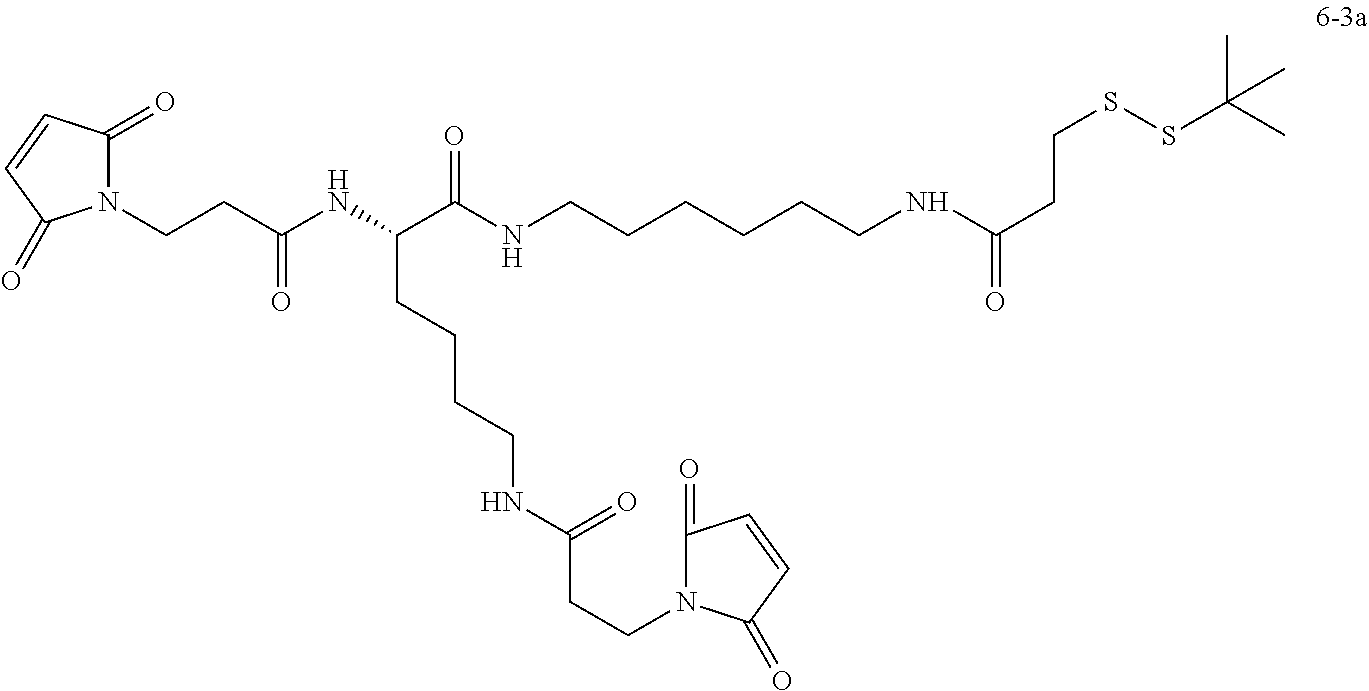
N1(CCC(NC(C(NCCCCCCNC(CCSSC(C)(C)C)=O)=O)CCCCNC(CCN2C(=O)C=CC2=O)=O)=O)C(=O)C=CC1=O
